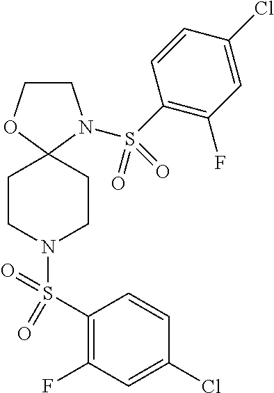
C1COC2(N1S(C1=C(F)C=C(Cl)C=C1)(=O)=O)CCN(S(C1=C(F)C=C(Cl)C=C1)(=O)=O)CC2
